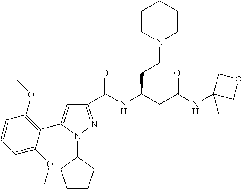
C1(C(NC(CC(NC2(C)COC2)=O)CCN2CCCCC2)=O)=NN(C2CCCC2)C(C2=C(OC)C=CC=C2OC)=C1
